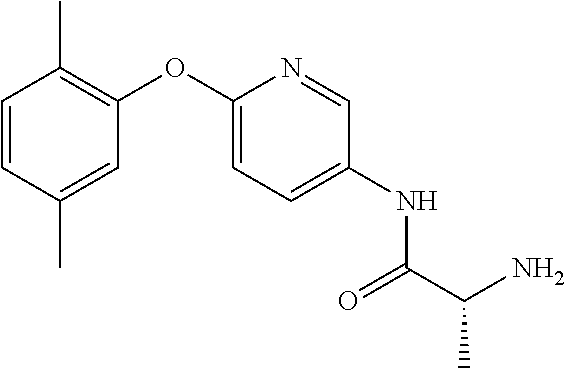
C1=C(OC2=C(C)C=CC(C)=C2)N=CC(NC(C(N)C)=O)=C1
